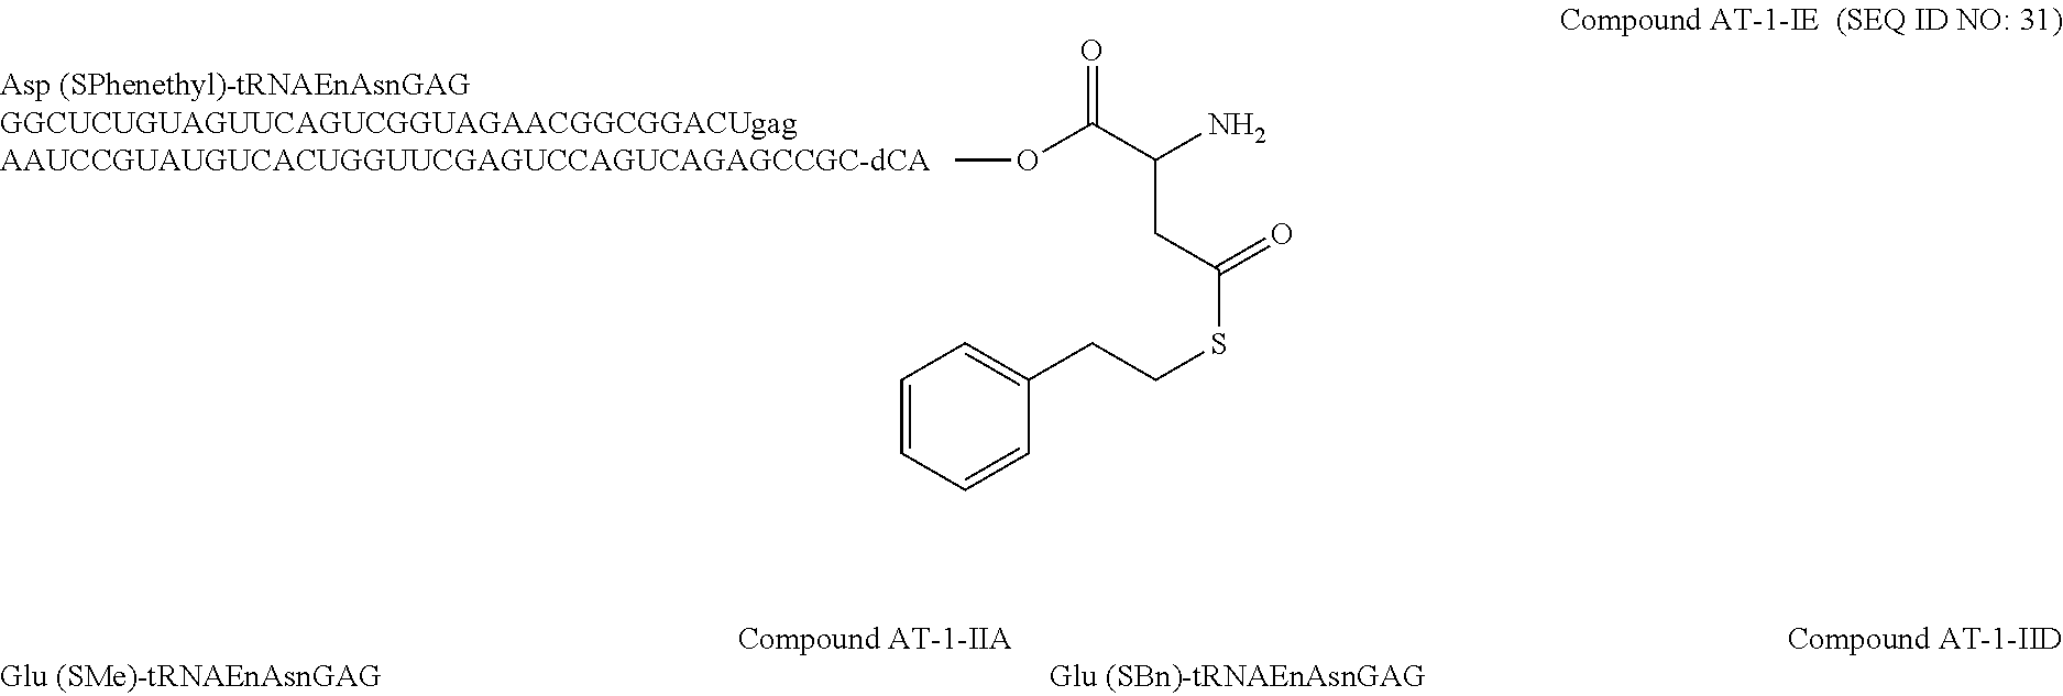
COC(C(CC(SCCC1=CC=CC=C1)=O)N)=O
